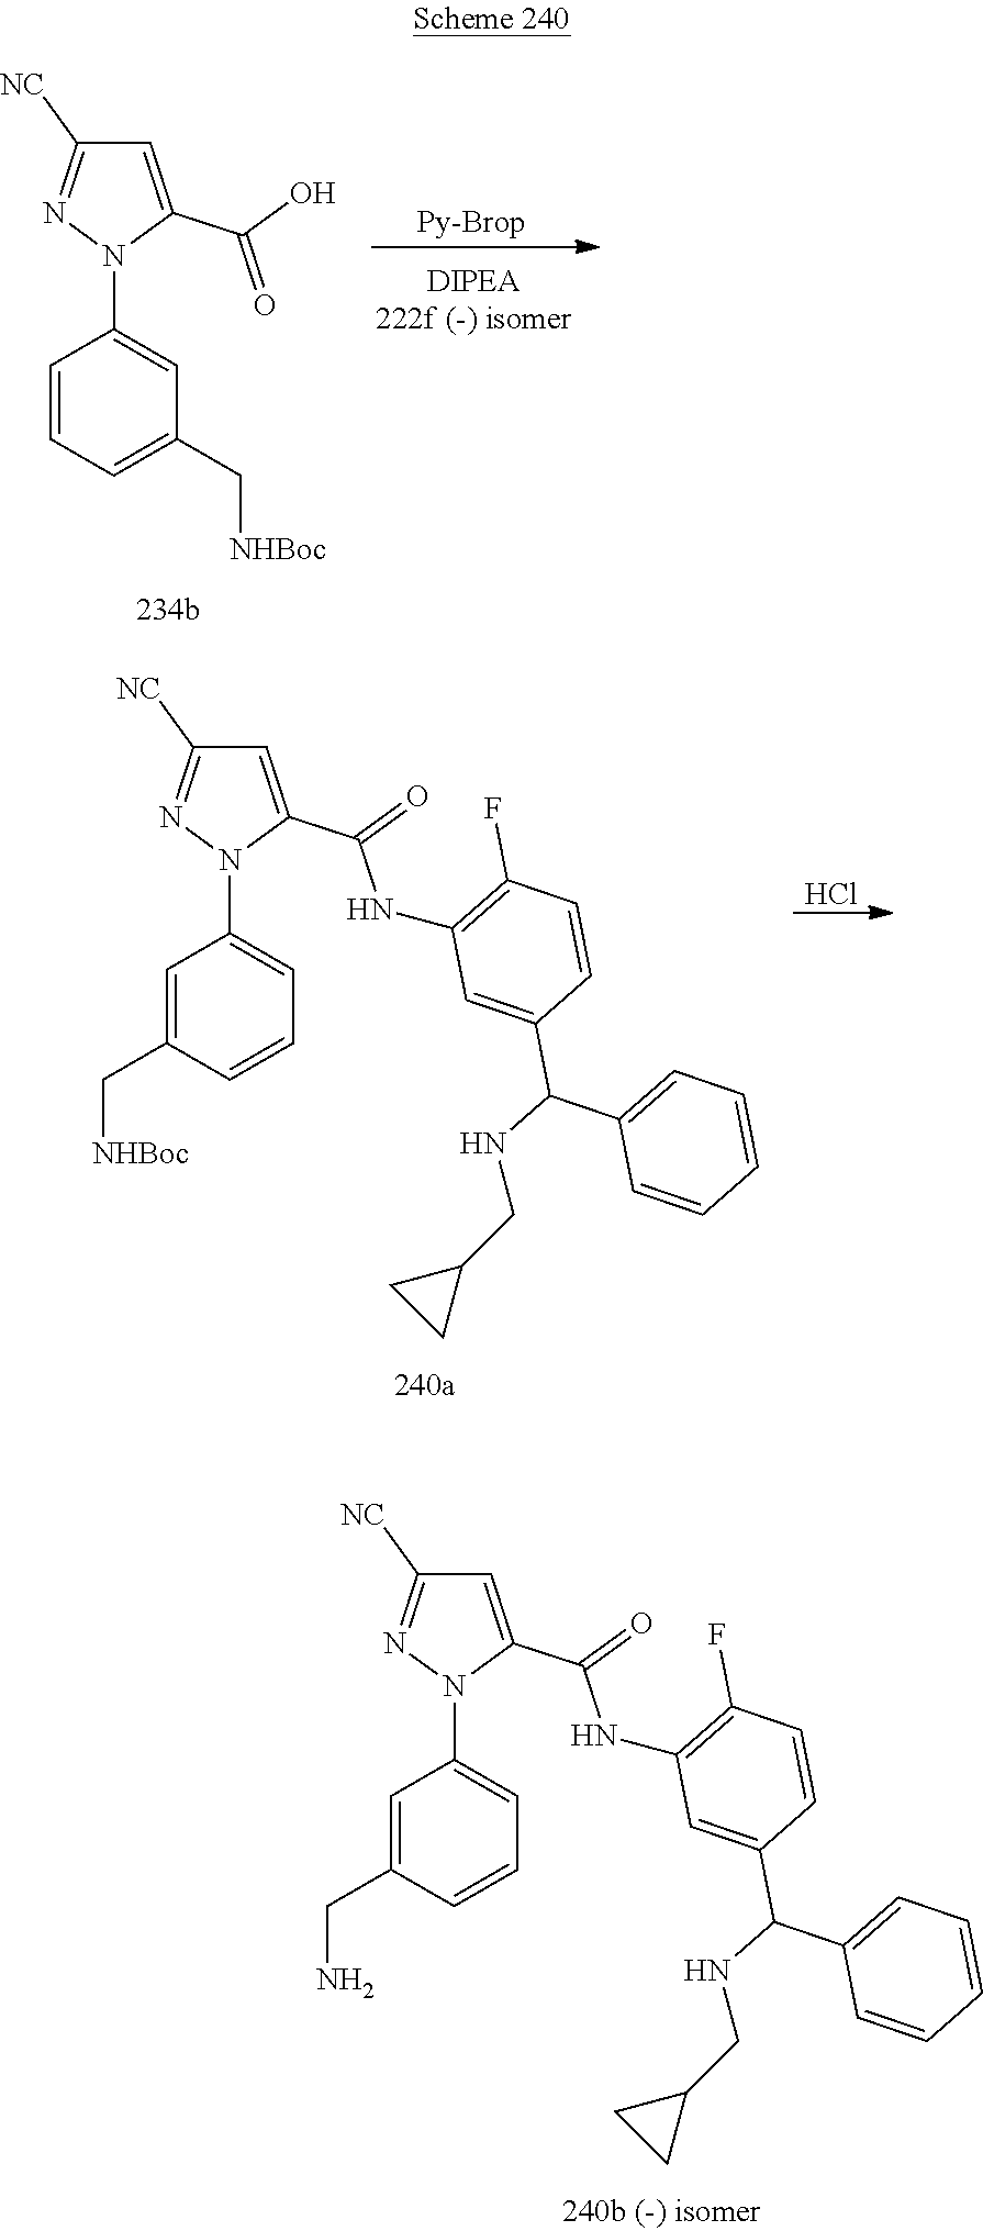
C1=CC=C(C[NHBoc])C=C1N1C(C(=O)O)=CC([NC])=N1.C1=C(C[NHBoc])C=CC=C1N1C(C(NC2=C(F)C=CC(C(NCC3CC3)C3=CC=CC=C3)=C2)=O)=CC([NC])=N1.Cl.C1=C(CN)C=CC=C1N1C(C(NC2=C(F)C=CC(C(NCC3CC3)C3=CC=CC=C3)=C2)=O)=CC([NC])=N1
